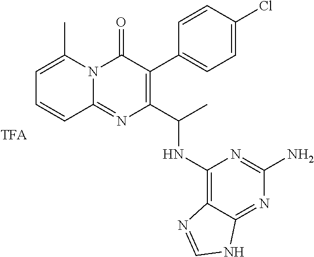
C1=C(C)N2C(=NC(C(C)NC3=C4C(=NC(N)=N3)NC=N4)=C(C3=CC=C(Cl)C=C3)C2=O)C=C1
